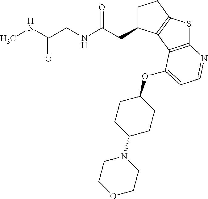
C(=O)(NC)CNC(CC1CCC2=C1C1=C(S2)N=CC=C1OC1CCC(N2CCOCC2)CC1)=O
